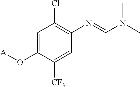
C1=C(O[A])C([CF3])=CC(N=CN(C)C)=C1Cl
